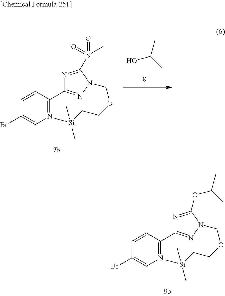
OC(C)C.C1(Br)=CN=C(C2=NN(COCC[Si](C)(C)C)C(S(=O)(=O)C)=N2)C=C1.C1(Br)=CN=C(C2=NN(COCC[Si](C)(C)C)C(OC(C)C)=N2)C=C1
